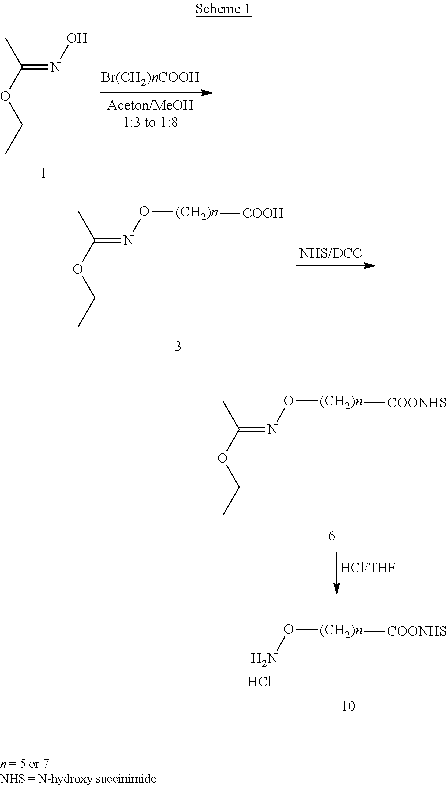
C(=NO)(OCC)C.C(=NO[(CH2)n][COOH])(OCC)C.C(=NO[(CH2)n][COONHS])(OCC)C.NO[(CH2)n][COONHS].Cl
